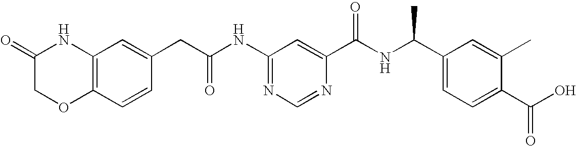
C1(NC(CC2=CC3=C(C=C2)OCC(=O)N3)=O)=NC=NC(C(NC(C2=CC=C(C(O)=O)C(C)=C2)C)=O)=C1
